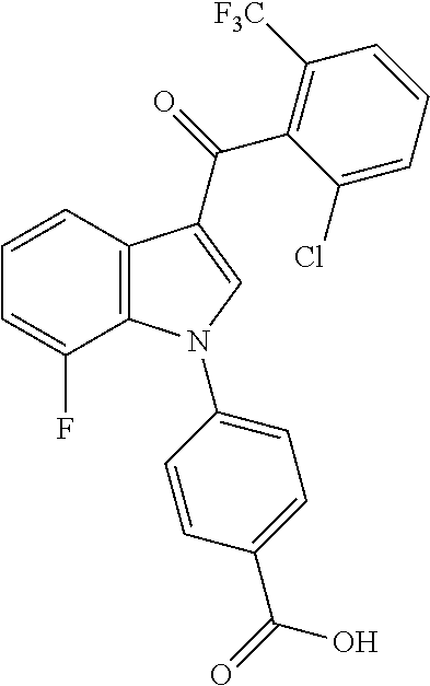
C12=C(C=CC=C1F)C(C(C1=C([F3C])C=CC=C1Cl)=O)=CN2C1=CC=C(C(=O)O)C=C1
